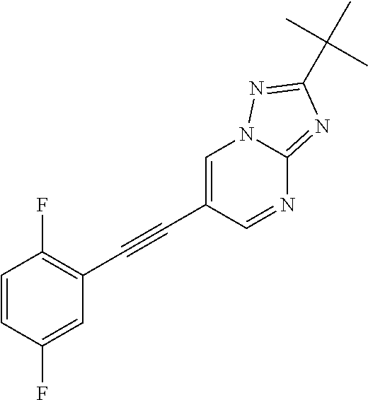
C1=C(C#CC2=C(F)C=CC(F)=C2)C=NC2=NC(C(C)(C)C)=NN12
